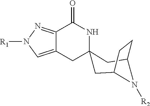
[R1]N1C=C2C(=N1)C(=O)NC1(C2)CC2CCC(C1)N2[R2]
